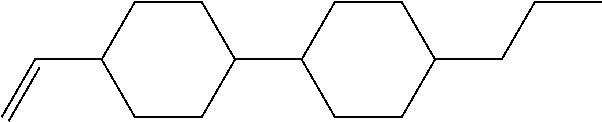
C1(C2CCC(CCC)CC2)CCC(C=C)CC1
